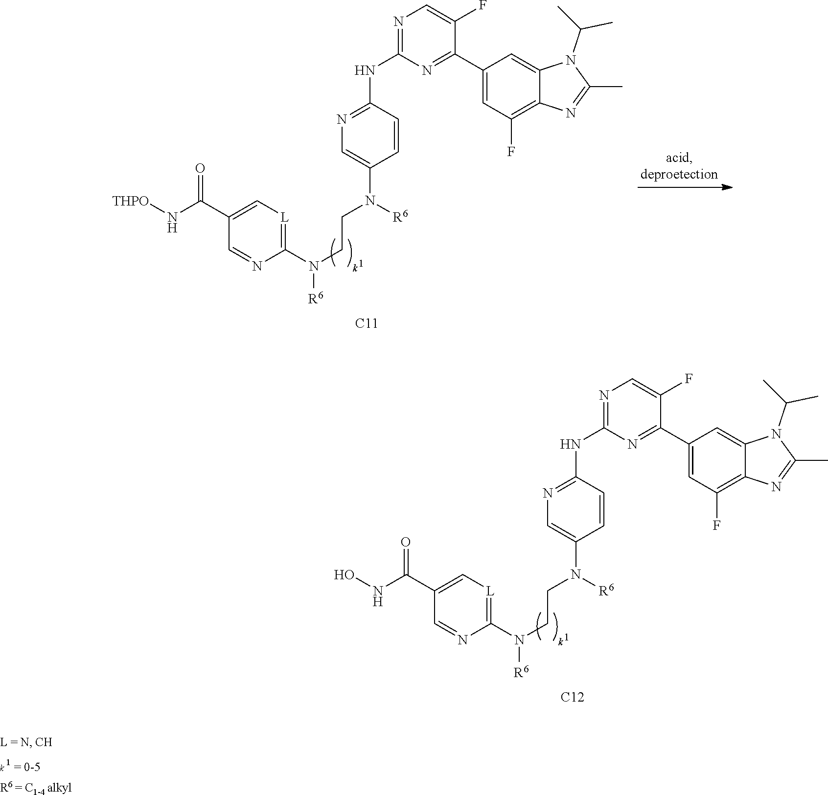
N1(C(C)C)C(C)=NC2=C(F)C=C(C3=NC(NC4=NC=C(N([R6])CCN([R6])C5=[L]C=C(C(NO)=O)C=N5)C=C4)=NC=C3F)C=C12.[C12].N1(C(C)C)C(C)=NC2=C(F)C=C(C3=NC(NC4=NC=C(N([R6])CCN([R6])C5=[L]C=C(C(N[THPO])=O)C=N5)C=C4)=NC=C3F)C=C12.[C11]
